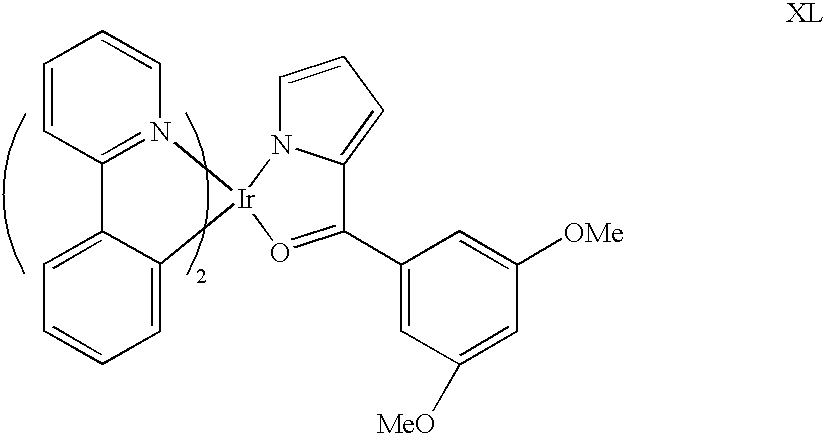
C1=CC2=N(C=C1)[Ir]1(C3=CC=CC=C23)N2C=CC=C2C(C2=CC([MeO])=CC([OMe])=C2)=O1
